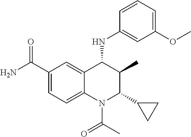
C1(C(N)=O)=CC=C2C(=C1)C(NC1=CC(OC)=CC=C1)C(C)C(C1CC1)N2C(C)=O
